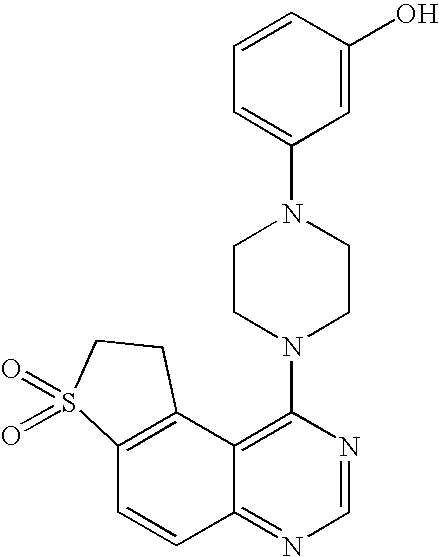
C12=C(C3=C(N4CCN(C5=CC=CC(O)=C5)CC4)N=CN=C3C=C1)CCS2(=O)=O
